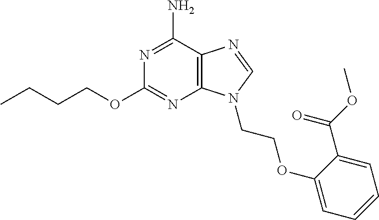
CCCCOC1=NC2=C(C(N)=N1)N=CN2CCOC1=CC=CC=C1C(=O)OC
